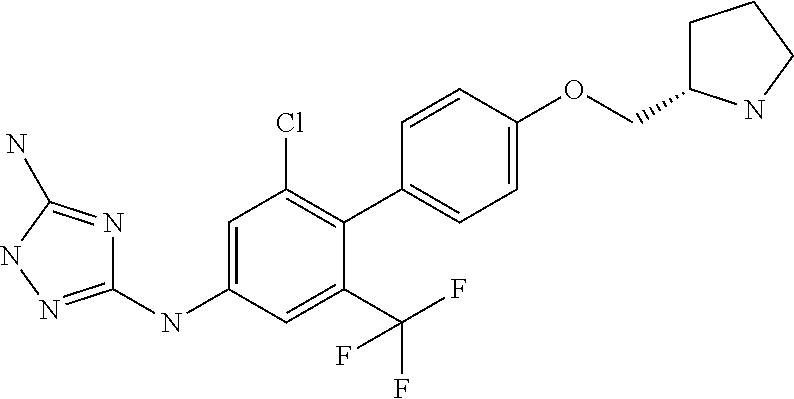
C1(NC2=CC(Cl)=C(C3=CC=C(OCC4CCCN4)C=C3)C(C(F)(F)F)=C2)=NNC(N)=N1
